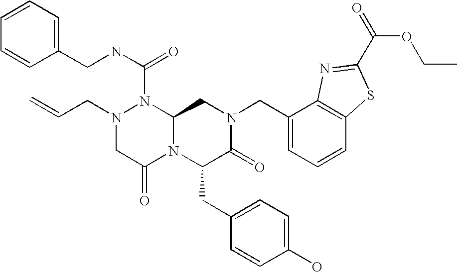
N(C(=O)N1N(CC=C)CC(=O)N2C1CN(CC1=CC=CC3=C1N=C(C(=O)OCC)S3)C(=O)C2CC1=CC=C(O)C=C1)CC1=CC=CC=C1
